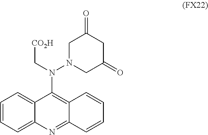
C1=CC=C2C(=C1)C(N(C[CO2H])N1CC(=O)CC(=O)C1)=C1C(=N2)C=CC=C1
